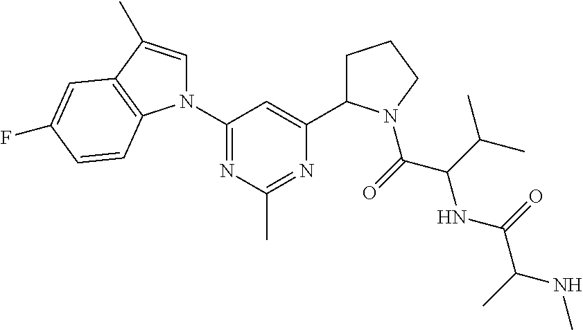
N1(C2=NC(C)=NC(C3CCCN3C(C(NC(=O)C(NC)C)C(C)C)=O)=C2)C=C(C)C2=C1C=CC(F)=C2
